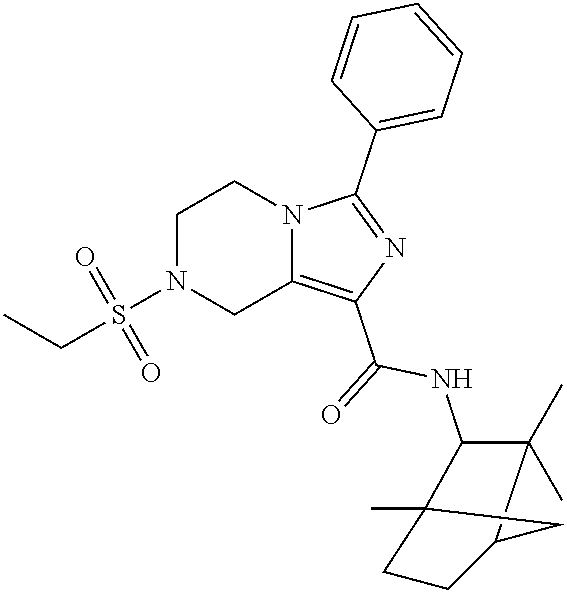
N12C(=C(C(=O)NC3C(C)(C)C4CCC3(C)C4)N=C1C1=CC=CC=C1)CN(S(=O)(=O)CC)CC2
